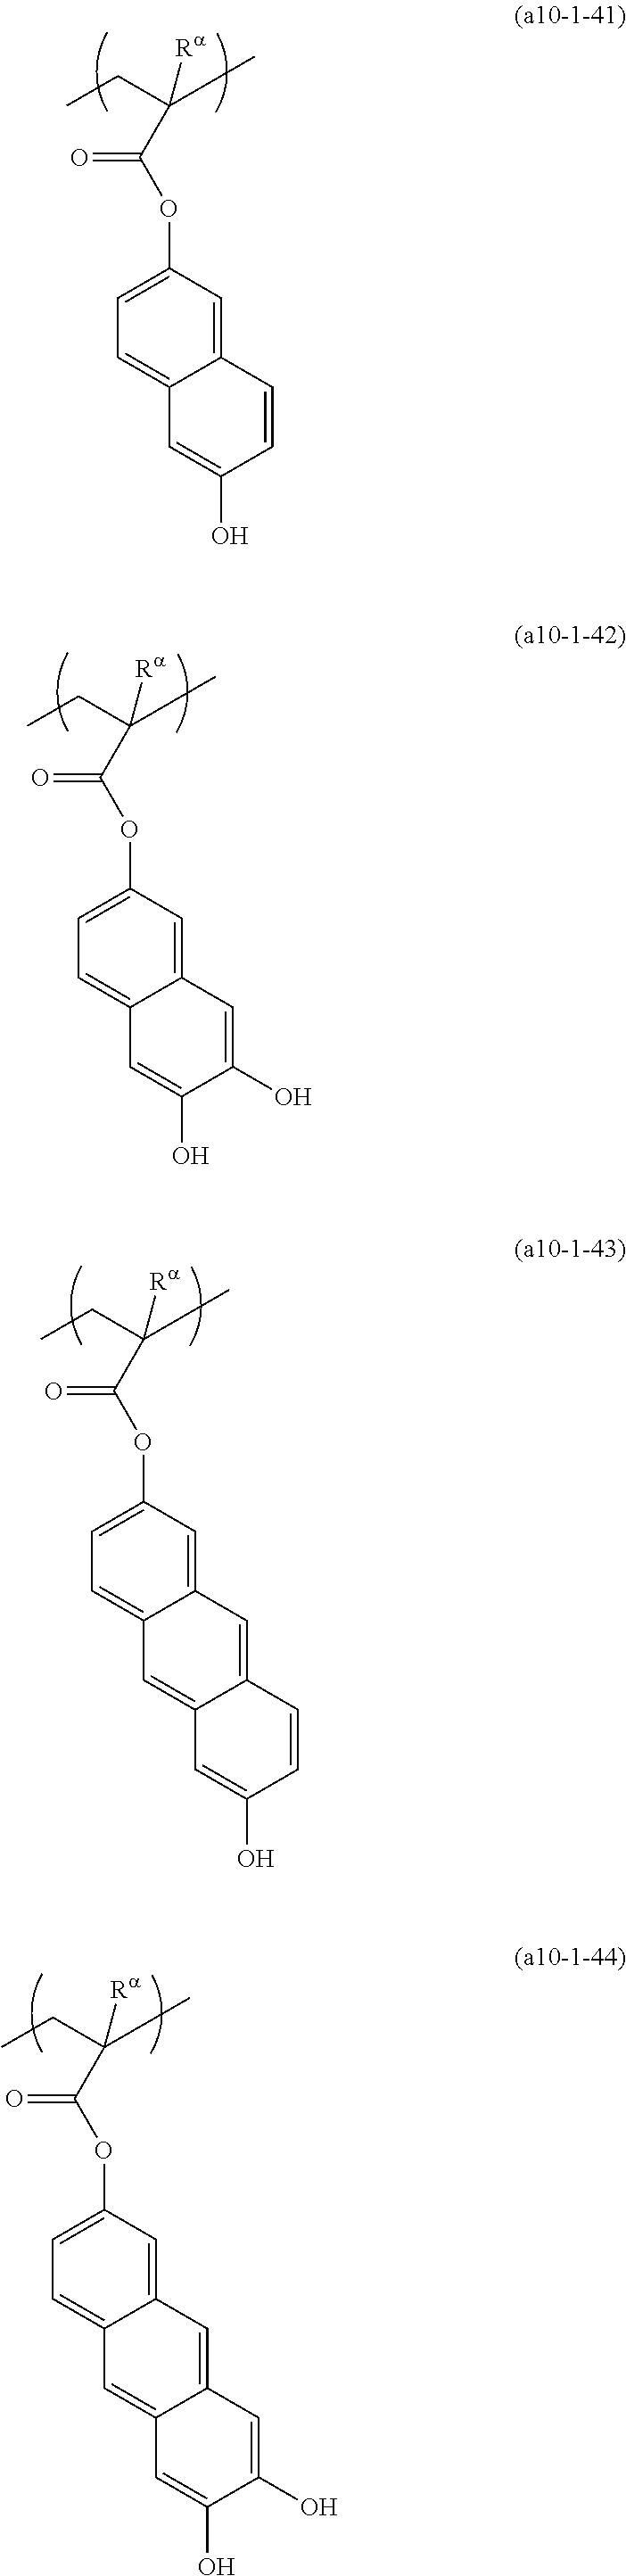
C(C(CC)(C)[Ra])(OC1=CC=C2C(=C1)C=CC(O)=C2)=O.C(C(CC)(C)[Ra])(OC1=CC=C2C(=C1)C=C(O)C(O)=C2)=O.C(C(CC)(C)[Ra])(OC1=CC=C2C(=C1)C=C1C(=C2)C=C(O)C=C1)=O.C(C(CC)(C)[Ra])(OC1=CC=C2C(=C1)C=C1C(=C2)C=C(O)C(O)=C1)=O
